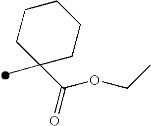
C1CC(C)(C(OCC)=O)CCC1
